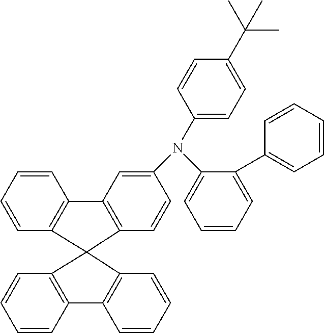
C1=CC=CC2=C1C1(C3=C2C=C(N(C2=CC=CC=C2C2=CC=CC=C2)C2=CC=C(C(C)(C)C)C=C2)C=C3)C2=C(C=CC=C2)C2=C1C=CC=C2
